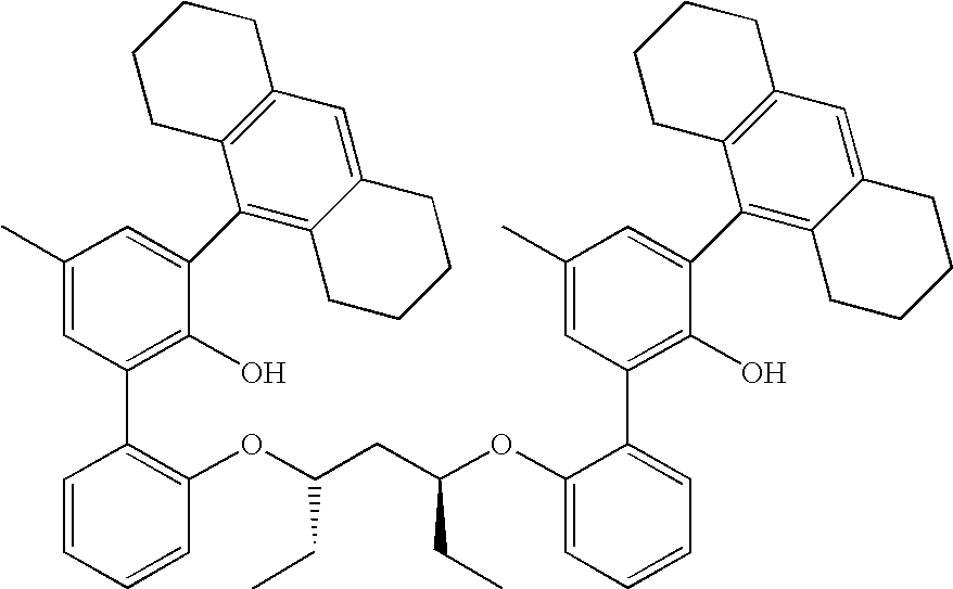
C1(C)=CC(C2=C(OC(CC(OC3=CC=CC=C3C3=C(O)C(C4=C5C(=CC6=C4CCCC6)CCCC5)=CC(C)=C3)CC)CC)C=CC=C2)=C(O)C(C2=C3C(=CC4=C2CCCC4)CCCC3)=C1
